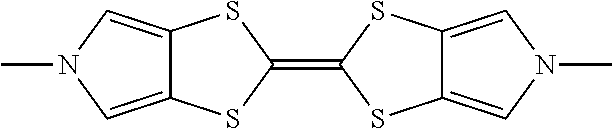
C1(=C2SC3=CN(C)C=C3S2)SC2=CN(C)C=C2S1
